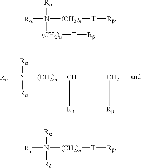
[Ra]N([Ra])([(CH2)n]C(CC(C)(C)[Rb])C(C)(C)[Rb])[Ra].[Ra]N([Ra])([(CH2)n][T][Rb])[(CH2)n][T][Rb].[Rg]N([Ra])([(CH2)n][T][Rb])[Rd]
